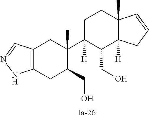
C1C(CO)C(C)(C2([H])CCC3(C)C=CCC3([H])C2CO)CC2=C1NN=C2
